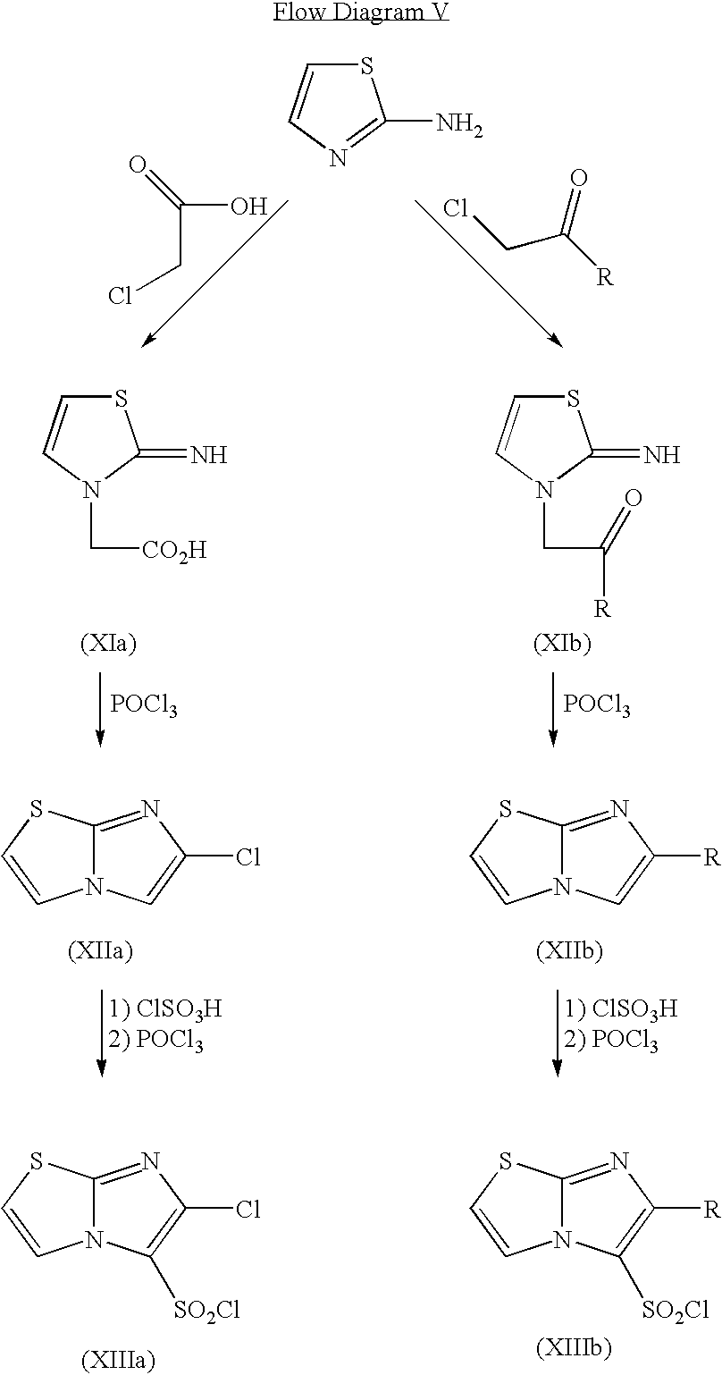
S1C=CN=C1N.ClCC(O)=O.ClCC([R])=O.S1C=CN(C[CO2H])C1=N.[POCl3].S1C=CN(CC(=O)[R])C1=N.[POCl3].N12C(=NC(Cl)=C1)SC=C2.N12C(=NC([R])=C1)SC=C2.[1) ClSO3H2) POCl3].[1) ClSO3H2) POCl3].N12C(=NC(Cl)=C1[SO2Cl])SC=C2.N12C(=NC([R])=C1[SO2Cl])SC=C2
